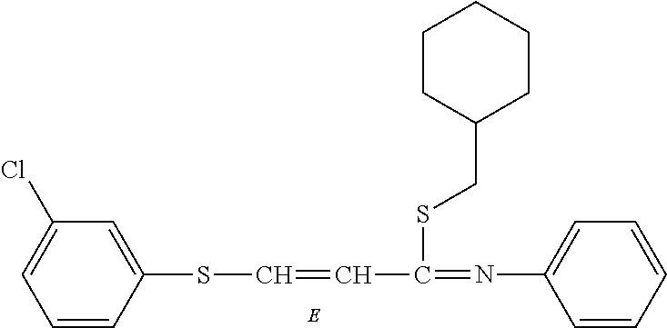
S(C=CC(SCC1CCCCC1)=NC1=CC=CC=C1)C1=CC(Cl)=CC=C1
